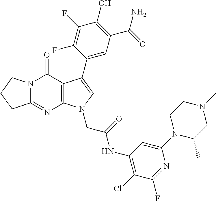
C12=NC3=C(C(=O)N1CCC2)C(C1=CC(C(N)=O)=C(O)C(F)=C1F)=CN3CC(=O)NC1=C(Cl)C(F)=NC(N2C(C)CN(C)CC2)=C1
